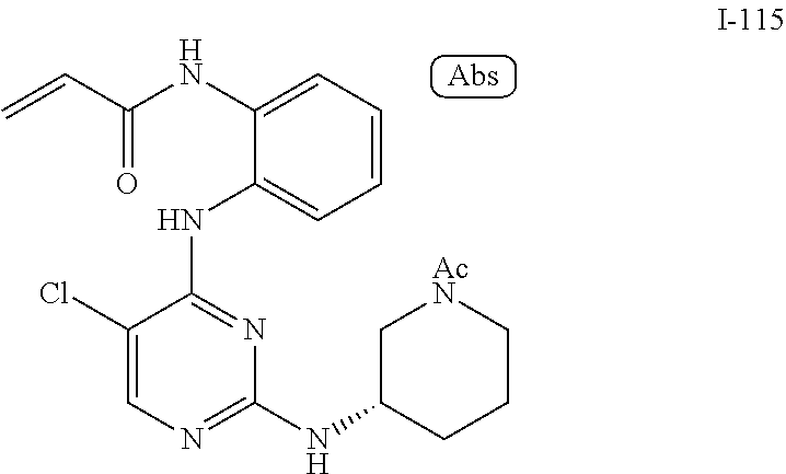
C=CC(NC1=CC=CC=C1NC1=NC(NC2CCC[AcN]C2)=NC=C1Cl)=O
